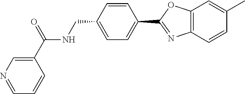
C1=CC(CNC(C2=CN=CC=C2)=O)=CC=C1C1=NC2=C(O1)C=C(C)C=C2
